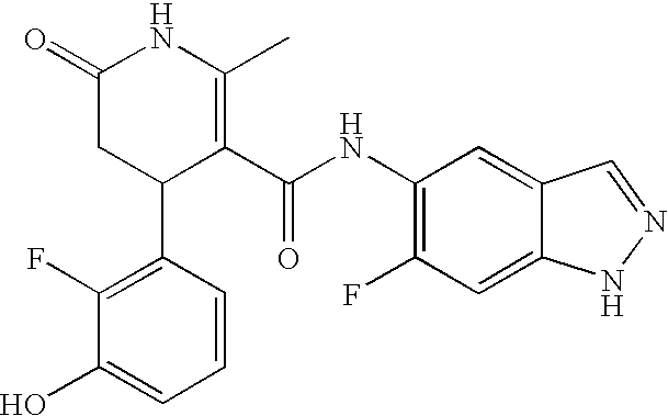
C1(F)=C(C2C(C(NC3=C(F)C=C4C(=C3)C=NN4)=O)=C(C)NC(=O)C2)C=CC=C1O
